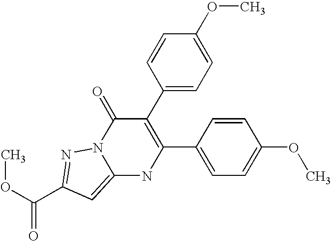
C12=CC(C(OC)=O)=NN1C(=O)C(C1=CC=C(OC)C=C1)=C(C1=CC=C(OC)C=C1)N2
